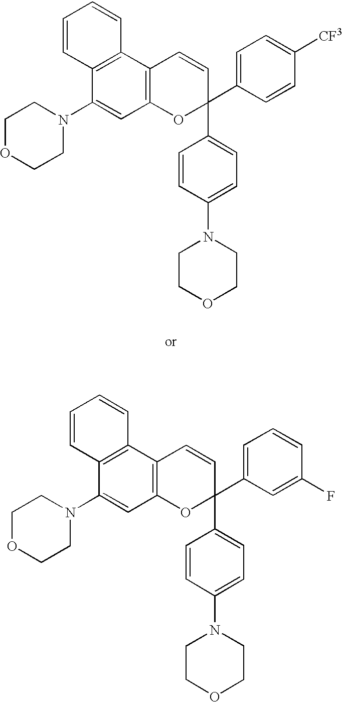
C1(N2CCOCC2)=CC2=C(C3=C1C=CC=C3)C=CC(C1=CC=C(N3CCOCC3)C=C1)(C1=CC=C([CF3])C=C1)O2.C1(N2CCOCC2)=CC2=C(C3=C1C=CC=C3)C=CC(C1=CC=C(N3CCOCC3)C=C1)(C1=CC=CC(F)=C1)O2
